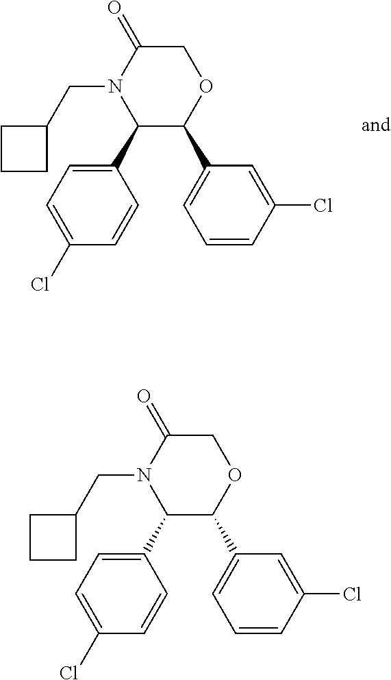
C1(C2=CC=C(Cl)C=C2)C(C2=CC=CC(Cl)=C2)OCC(=O)N1CC1CCC1.C1(C2=CC=C(Cl)C=C2)C(C2=CC=CC(Cl)=C2)OCC(=O)N1CC1CCC1
